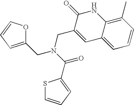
C1(CN(CC2=CC3=CC=CC(C)=C3NC2=O)C(=O)C2=CC=CS2)=CC=CO1
